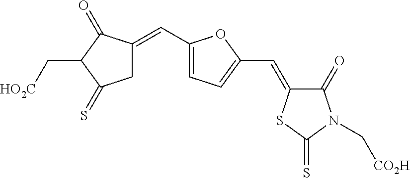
C1(=O)C(=CC2=CC=C(C=C3CC(=S)C(C[HO2C])C3=O)O2)SC(=S)N1C[CO2H]
